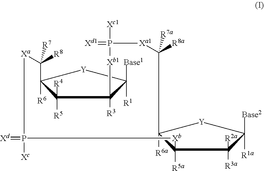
C12([R5a])[Xb]P([Xc])(=[Xd])[Xa]C([R8])([R7])C3([R6])C([R5])([R4])C([R3])(C([R1])([Base1])[Y]3)[Xb1]P([Xc1])(=[Xd1])[Xa1]C([R8a])([R7a])C1([R6a])[Y]C([R1a])([Base2])C2([R3a])[R2a]
